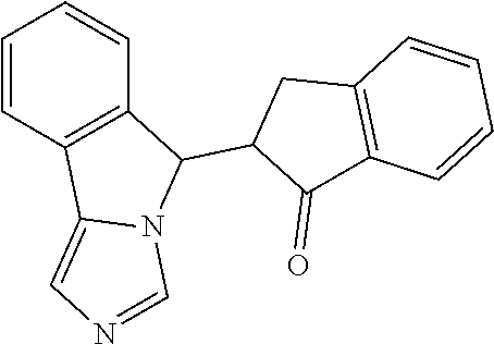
C1=CC2=C(C=C1)C(C1C(=O)C3=C(C1)C=CC=C3)N1C2=CN=C1
